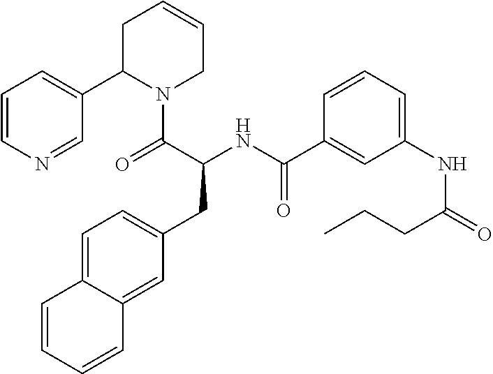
C1=CN=CC(C2N(C(=O)C(NC(=O)C3=CC(NC(CCC)=O)=CC=C3)CC3=CC=C4C(=C3)C=CC=C4)CC=CC2)=C1
